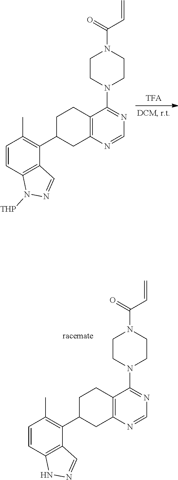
N1C2=C(C(C3CCC4=C(N=CN=C4N4CCN(C(C=C)=O)CC4)C3)=C(C)C=C2)C=N1.N1([THP])C2=C(C(C3CCC4=C(N=CN=C4N4CCN(C(C=C)=O)CC4)C3)=C(C)C=C2)C=N1
